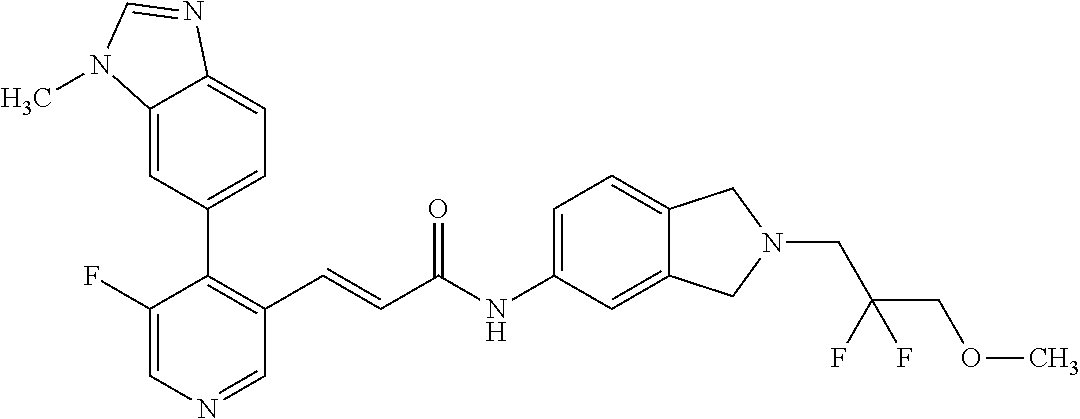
C1(F)=CN=CC(C=CC(NC2=CC=C3C(=C2)CN(CC(F)(COC)F)C3)=O)=C1C1=CC=C2C(=C1)N(C)C=N2
